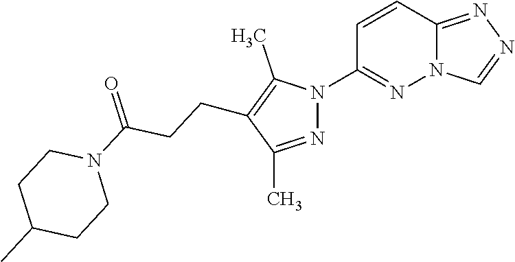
C12=NN=CN1N=C(N1N=C(C)C(CCC(N3CCC(C)CC3)=O)=C1C)C=C2
